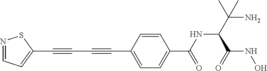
N1=CC=C(C#CC#CC2=CC=C(C(NC(C(N)(C)C)C(=O)NO)=O)C=C2)S1
